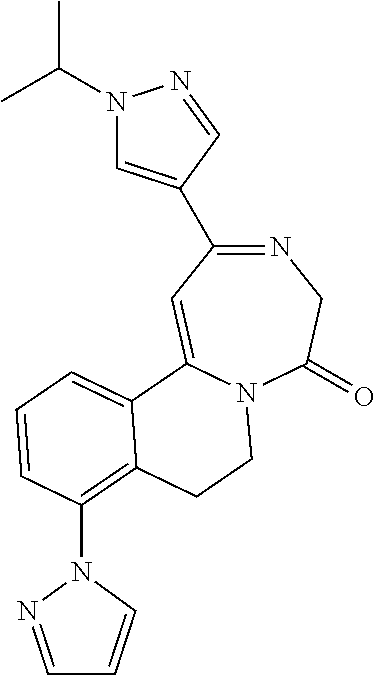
N1(C(C)C)C=C(C2=NCC(=O)N3C(=C2)C2=CC=CC(N4N=CC=C4)=C2CC3)C=N1
